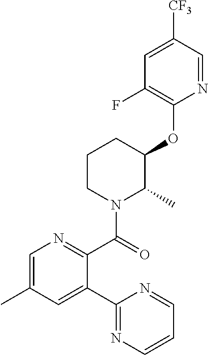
C1(C(N2C(C)C(OC3=C(F)C=C([CF3])C=N3)CCC2)=O)=NC=C(C)C=C1C1=NC=CC=N1
